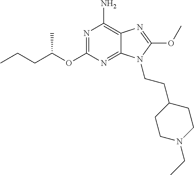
N1=C(OC(CCC)C)N=C2C(=C1N)N=C(OC)N2CCC1CCN(CC)CC1
